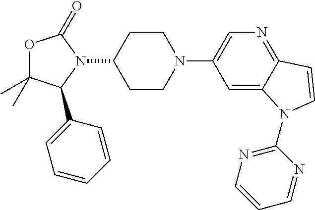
O1C(C)(C)C(C2=CC=CC=C2)N(C2CCN(C3=CN=C4C(=C3)N(C3=NC=CC=N3)C=C4)CC2)C1=O
